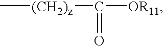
C[(CH2)z]C(=O)[OR11]
